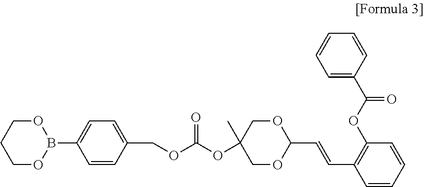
C1OB(C2=CC=C(COC(OC3(C)COC(C=CC4=C(OC(C5=CC=CC=C5)=O)C=CC=C4)OC3)=O)C=C2)OCC1
